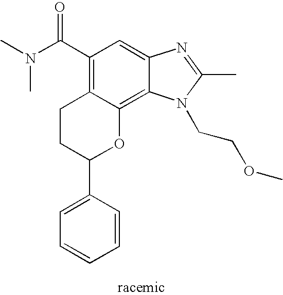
C1=CC(C2OC3=C4C(=CC(C(N(C)C)=O)=C3CC2)N=C(C)N4CCOC)=CC=C1
